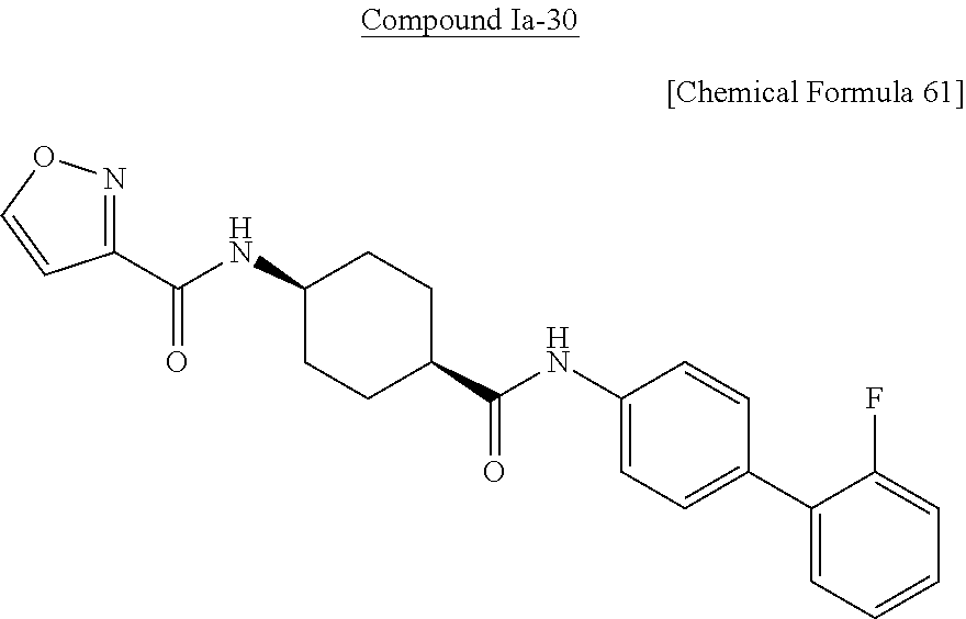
C1(C(NC2CCC(C(NC3=CC=C(C4=CC=CC=C4F)C=C3)=O)CC2)=O)=NOC=C1
